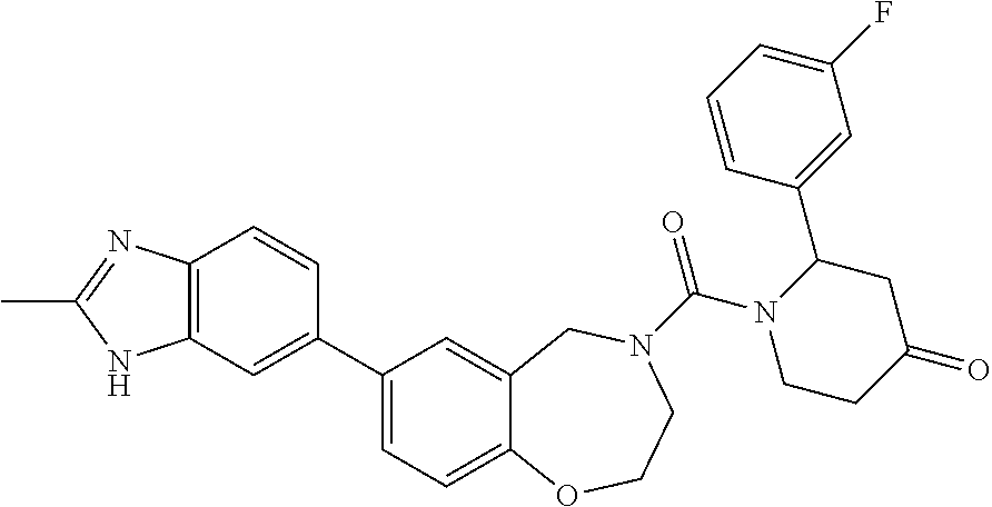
C1(C2=CC3=C(C=C2)N=C(C)N3)=CC=C2C(=C1)CN(C(N1CCC(=O)CC1C1=CC(F)=CC=C1)=O)CCO2
